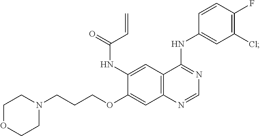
C1OCCN(CCCOC2=CC3=C(C=C2NC(C=C)=O)C(NC2=CC(Cl)=C(F)C=C2)=NC=N3)C1
